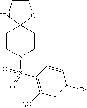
C1CNC2(O1)CCN(S(C1=C([F3C])C=C(Br)C=C1)(=O)=O)CC2
